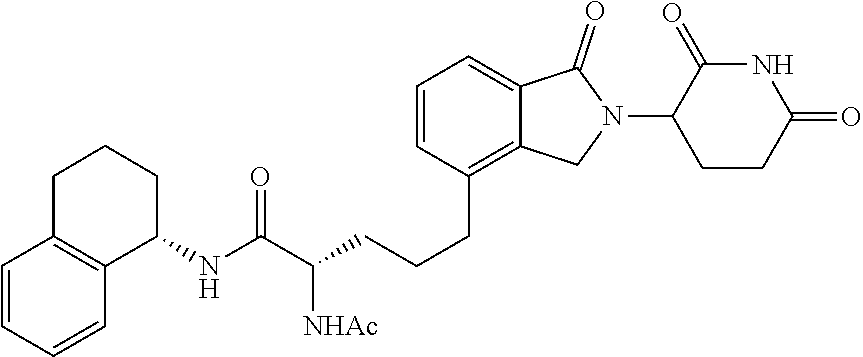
C1=CC(CCCC(C(NC2C3=C(C=CC=C3)CCC2)=O)[NHAc])=C2C(=C1)C(=O)N(C1CCC(=O)NC1=O)C2
